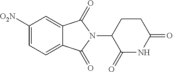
C1([O2N])=CC=C2C(=C1)C(=O)N(C1C(=O)NC(=O)CC1)C2=O
